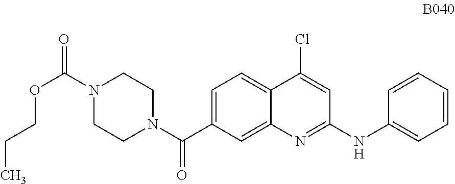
C1=C(C(N2CCN(C(=O)OCCC)CC2)=O)C=C2C(=C1)C(Cl)=CC(NC1=CC=CC=C1)=N2
